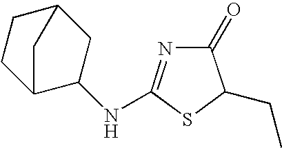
C1(=O)N=C(NC2C3CCC(C2)C3)SC1CC
